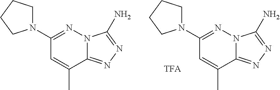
N12C(=NN=C1N)C(C)=CC(N1CCCC1)=N2.N12C(=NN=C1N)C(C)=CC(N1CCCC1)=N2
